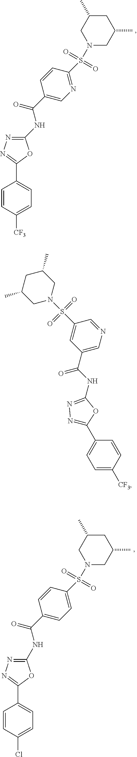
N1(S(=O)(=O)C2=CC=C(C(NC3=NN=C(C4=CC=C(Cl)C=C4)O3)=O)C=C2)CC(C)CC(C)C1.N1(S(=O)(=O)C2=NC=C(C(NC3=NN=C(C4=CC=C([CF3])C=C4)O3)=O)C=C2)CC(C)CC(C)C1.C1C(C)CN(S(=O)(=O)C2=CC(C(NC3=NN=C(C4=CC=C([CF3])C=C4)O3)=O)=CN=C2)CC1C
